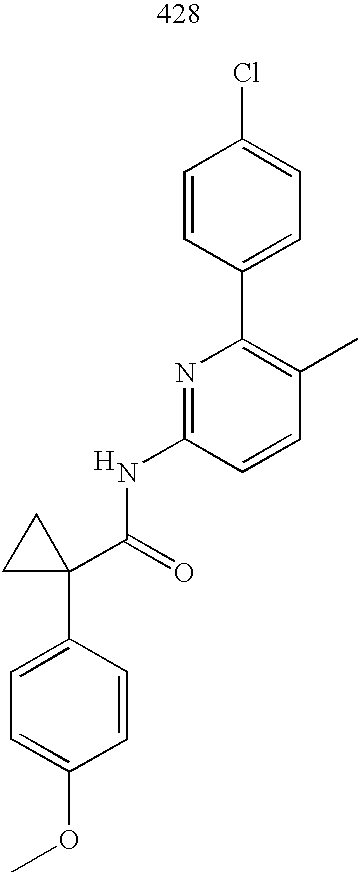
COC1=CC=C(C2(C(=O)NC3=NC(C4=CC=C(Cl)C=C4)=C(C)C=C3)CC2)C=C1.[H]
